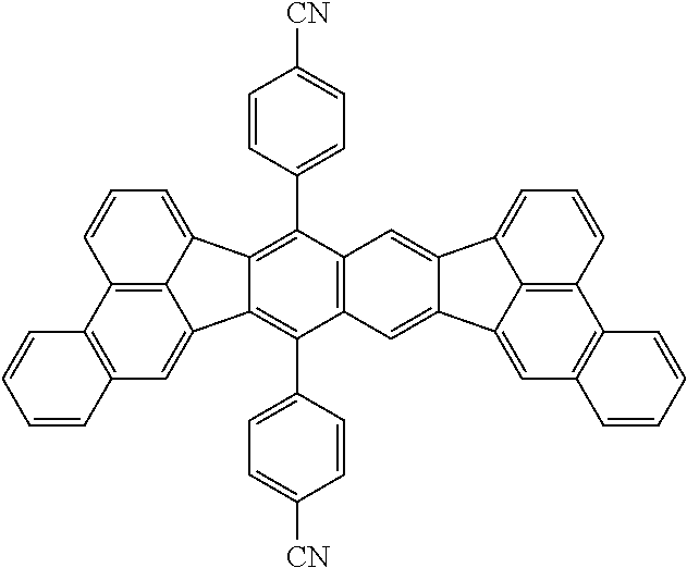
C12=C3C(=CC=C1)C1=C(C4=CC=C([CN])C=C4)C4=C(C(C5=CC=C([CN])C=C5)=C1C3=CC1=C2C=CC=C1)C=C1C(=C4)C2=CC=CC3=C2C1=CC1=C3C=CC=C1
